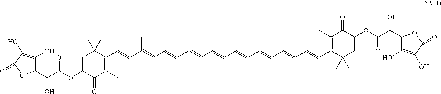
C(OC1CC(C)(C)C(C=CC(=CC=CC(=CC=CC=C(C=CC=C(C=CC2=C(C)C(=O)C(OC(=O)C(C3C(O)=C(O)C(=O)O3)O)CC2(C)C)C)C)C)C)=C(C)C1=O)(=O)C(C1C(O)=C(O)C(=O)O1)O
